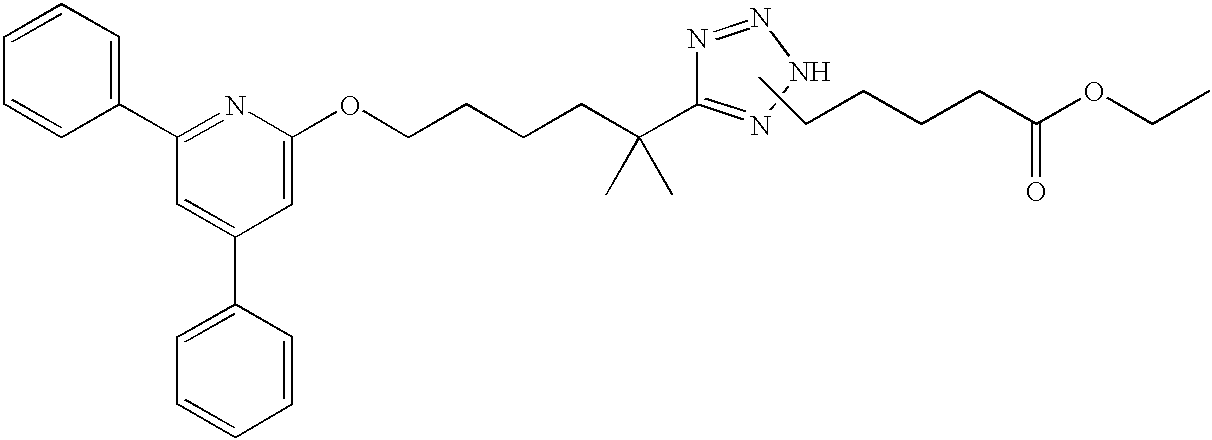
C1=CC=CC(C2=NC(OCCCCC(C)(C)C3=NNN=N3)=CC(C3=CC=CC=C3)=C2)=C1.CCCCCC(OCC)=O
